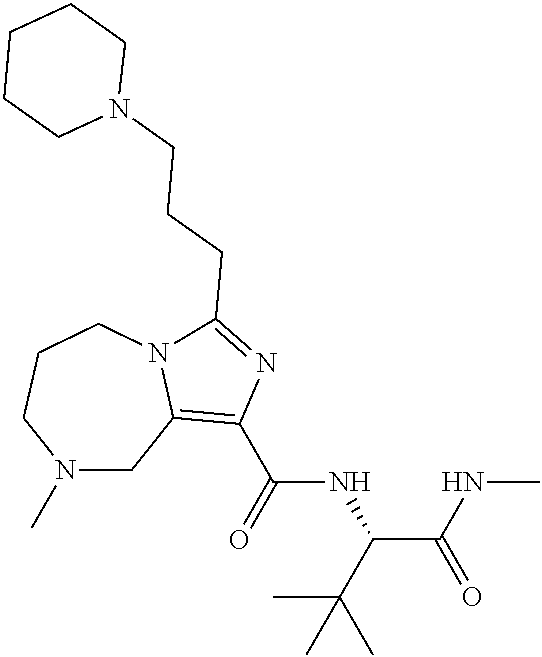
N1(C)CC2=C(C(=O)NC(C(C)(C)C)C(NC)=O)N=C(CCCN3CCCCC3)N2CCC1
